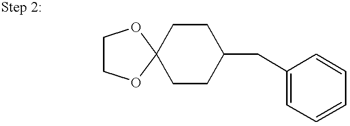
C1CC(CC2=CC=CC=C2)CCC12OCCO2
